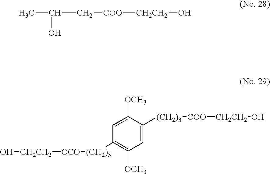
CC(C[COO][CH2CH2]O)O.C1=C([OCH3])C([(CH2)3][COO][CH2CH2]O)=CC([OCH3])=C1[(CH2)3][OCO][CH2CH2]O
